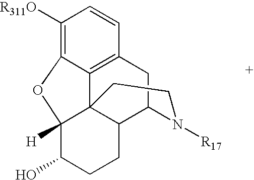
C1([R311O])=C2C3=C(C=C1)CC1C4C3(C([H])(C(O)CC4)O2)CCN1[R17]
